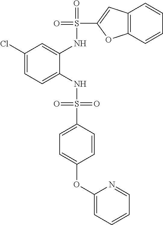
C1(Cl)=CC=C(NS(=O)(=O)C2=CC=C(OC3=CC=CC=N3)C=C2)C(NS(=O)(C2=CC3=C(O2)C=CC=C3)=O)=C1
